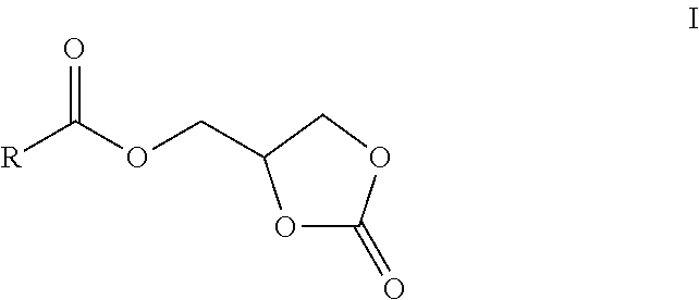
O1C(=O)OCC1COC([R])=O
